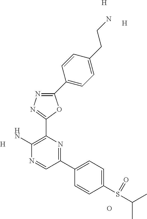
C1(C2=CC=C(CCN)C=C2)=NN=C(C2=C(N)N=CC(C3=CC=C(S(C(C)C)=O)C=C3)=N2)O1.[H].[H].[H].O
